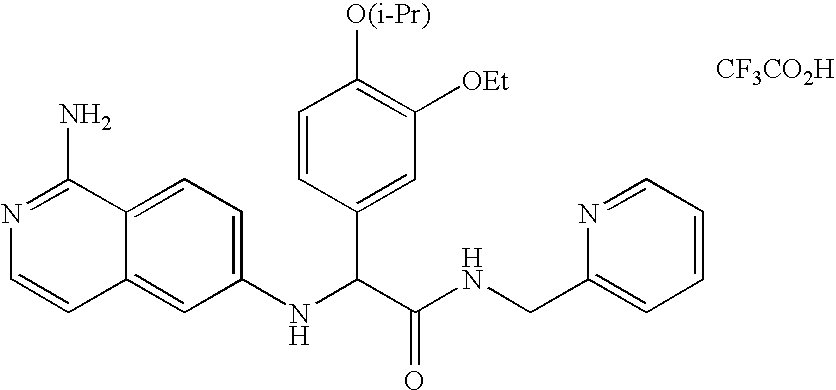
C1(NC(C(NCC2=CC=CC=N2)=O)C2=CC([OEt])=C([O(i-Pr)])C=C2)=CC=C2C(=C1)C=CN=C2N.[CF3CO2H]
